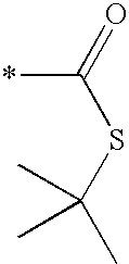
CC(SC(=O)*)(C)C
